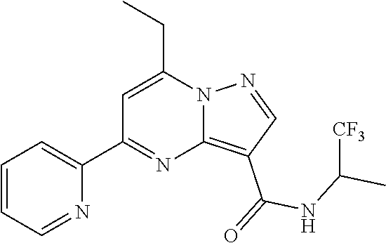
C12=C(C(=O)NC(C)[CF3])C=NN1C(CC)=CC(C1=CC=CC=N1)=N2
